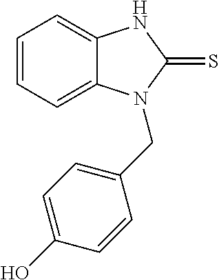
C1=CC=C2C(=C1)NC(=S)N2CC1=CC=C(O)C=C1
